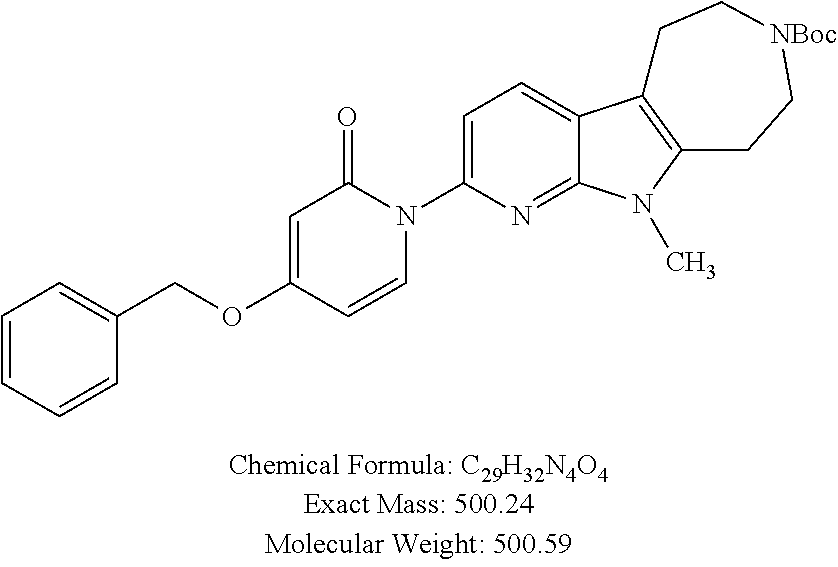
C1=C(N2C(=O)C=C(OCC3=CC=CC=C3)C=C2)N=C2C(=C1)C1=C(N2C)CC[NBoc]CC1
